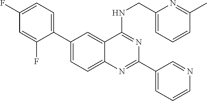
C1=C(C2=CC=C(F)C=C2F)C=C2C(=C1)N=C(C1=CC=CN=C1)N=C2NCC1=CC=CC(C)=N1
